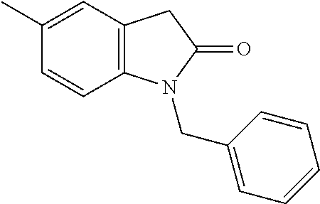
C1(C)=CC2=C(C=C1)N(CC1=CC=CC=C1)C(=O)C2
